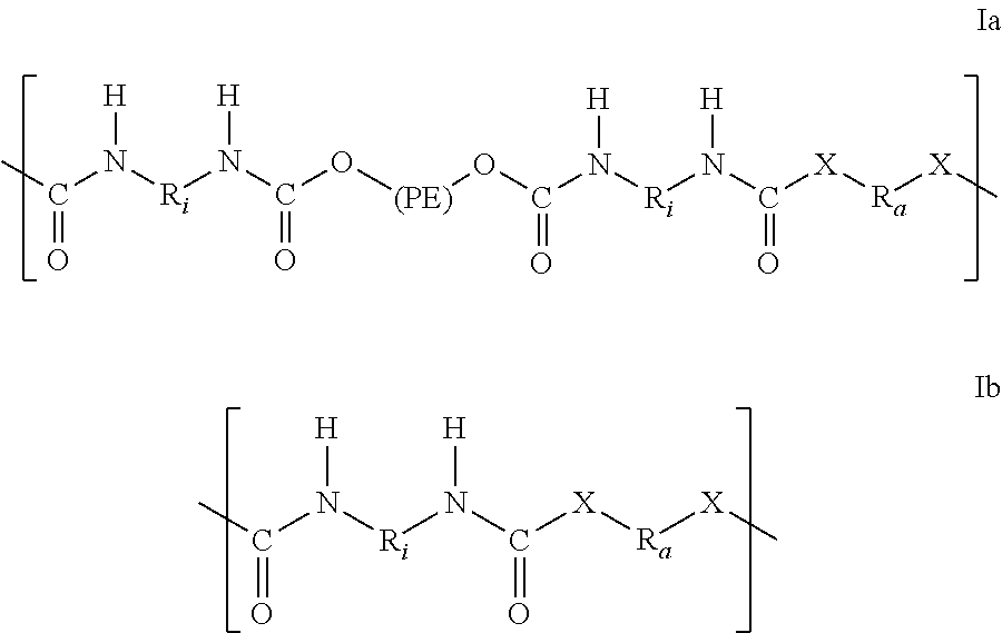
CC(N([Ri]N(C(O[(PE)]OC(N([Ri]N(C([X][Ra][X]C)=O)[H])[H])=O)=O)[H])[H])=O.CC(N([Ri]N(C([X][Ra][X]C)=O)[H])[H])=O
